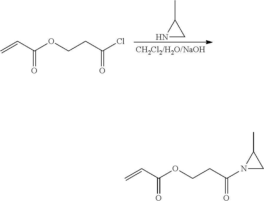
C(=O)(C=C)OCCC(Cl)=O.N1CC1C.C(=O)(C=C)OCCC(=O)N1CC1C
